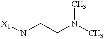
[X1]NCCN(C)C
